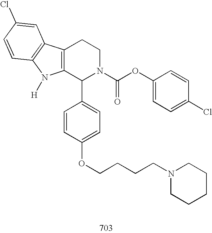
C12=C(C(C3=CC=C(OCCCCN4CCCCC4)C=C3)N(C(OC3=CC=C(Cl)C=C3)=O)CC1)N([H])C1=C2C=C(Cl)C=C1
